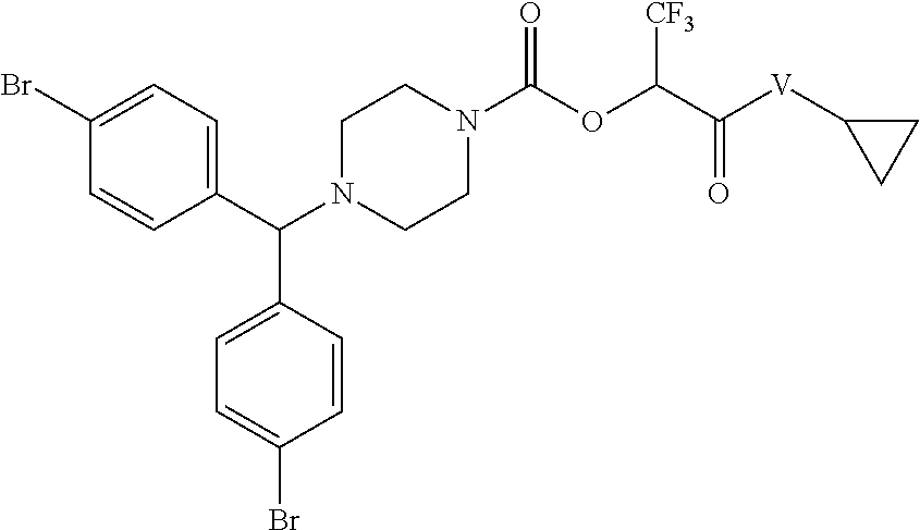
C1(Br)=CC=C(C(N2CCN(C(OC(C([V]C3CC3)=O)[CF3])=O)CC2)C2=CC=C(Br)C=C2)C=C1
